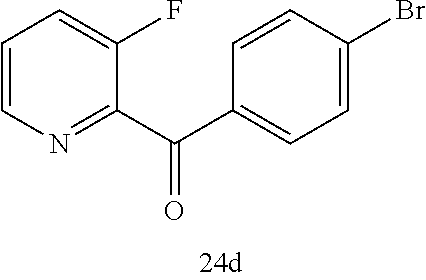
C1=CN=C(C(C2=CC=C(Br)C=C2)=O)C(F)=C1
